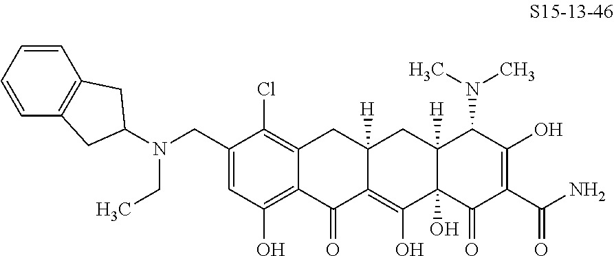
C1(CN(C2CC3=C(C=CC=C3)C2)CC)=CC(O)=C2C(=C1Cl)CC1([H])C(=C(O)C3(O)C([H])(C1)C(N(C)C)C(O)=C(C(N)=O)C3=O)C2=O
